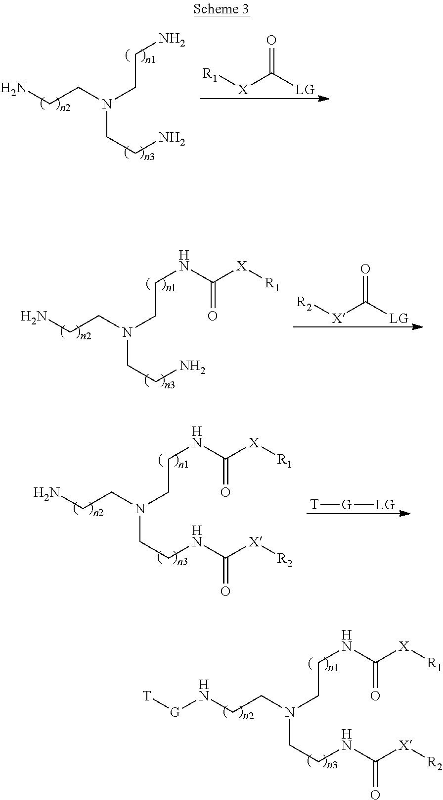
O=C([LG])[X][R1].C(CN(CCN)CCN)N.O=C([LG])[X][R2].C(CN(CCN)CCN)NC([X][R1])=O.[T][G][LG].C(CN(CCNC([X][R2])=O)CCN)NC([X][R1])=O.C(CN(CCNC([X][R2])=O)CCN[G][T])NC([X][R1])=O
